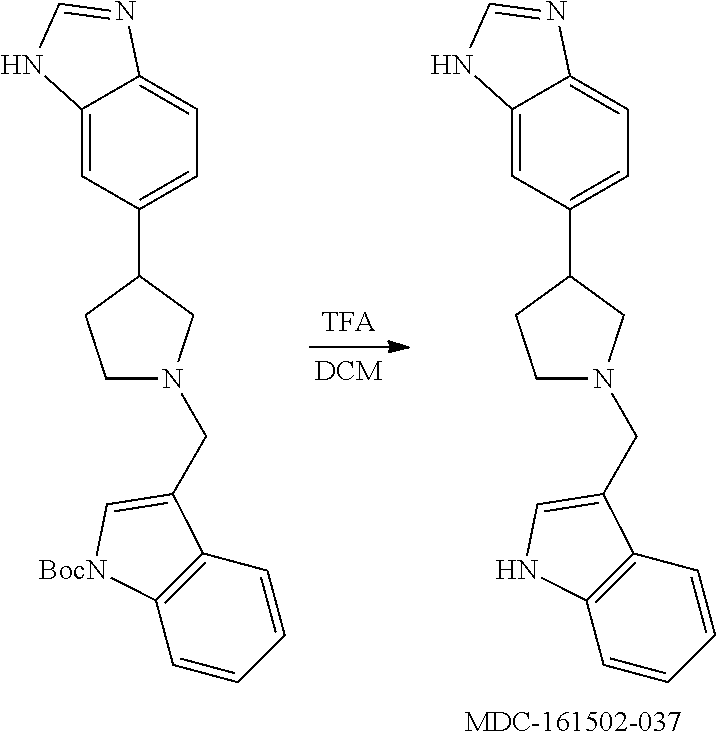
C12=CC(C3CCN(CC4=CNC5=C4C=CC=C5)C3)=CC=C1N=CN2.C12=CC(C3CCN(CC4=C[BocN]C5=C4C=CC=C5)C3)=CC=C1N=CN2
